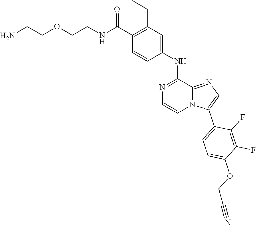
C1(C(=O)NCCOCCN)=C(CC)C=C(NC2=NC=CN3C2=NC=C3C2=CC=C(OCC#N)C(F)=C2F)C=C1
